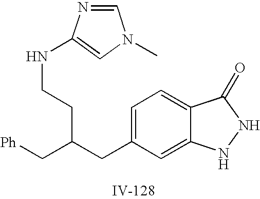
C1=C(CC(CCNC2=CN(C)C=N2)C[Ph])C=C2C(=C1)C(=O)NN2
